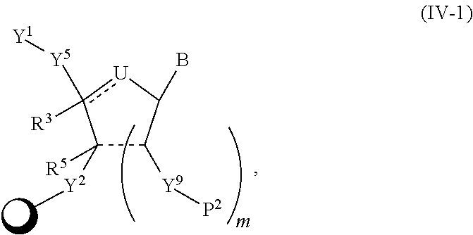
[Y1][Y5]c1([R3])[U]C(B)C([Y9][P2])C1([R5])[Y2]C
